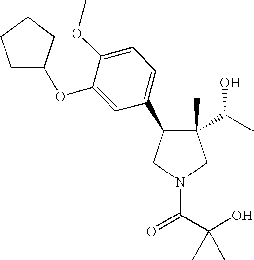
C1(C)(C(C)O)C(C2=CC=C(OC)C(OC3CCCC3)=C2)CN(C(C(O)(C)C)=O)C1
